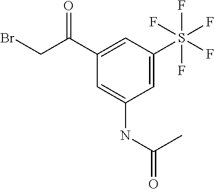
C1(C(CBr)=O)=CC(S(F)(F)(F)(F)F)=CC(NC(=O)C)=C1
